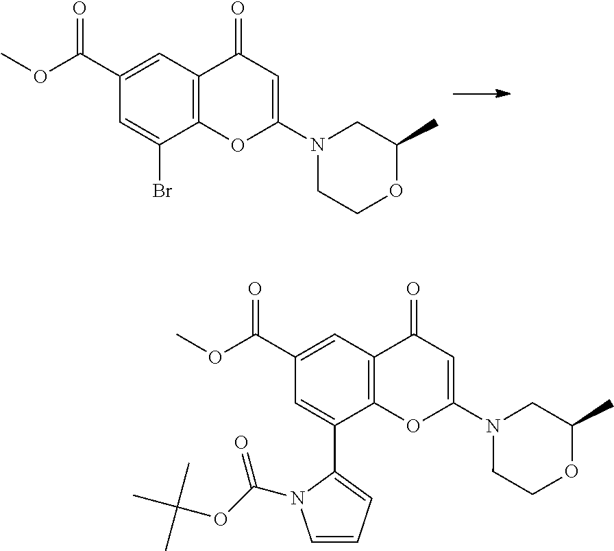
C12=C(C=C(C(OC)=O)C=C1Br)C(=O)C=C(N1CCOC(C)C1)O2.C12=C(C=C(C(OC)=O)C=C1C1=CC=CN1C(OC(C)(C)C)=O)C(=O)C=C(N1CCOC(C)C1)O2
